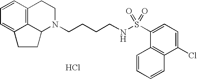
Cl.C12=C3C=CC=C1CCC2N(CCCCNS(C1=CC=C(Cl)C2=C1C=CC=C2)(=O)=O)CC3
